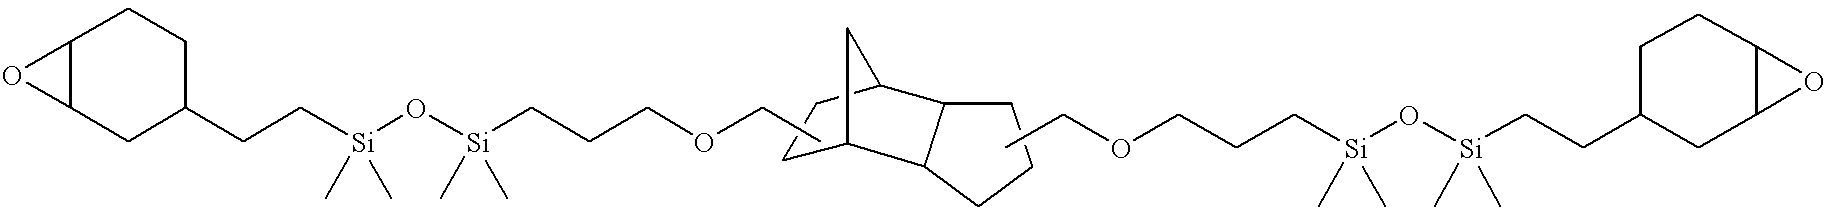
C1CCC2C3CCC(C12)C3.O1C2C1CCC(CC[Si](O[Si](CCCOCC)(C)C)(C)C)C2.CCOCCC[Si](O[Si](CCC1CCC2C(C1)O2)(C)C)(C)C
